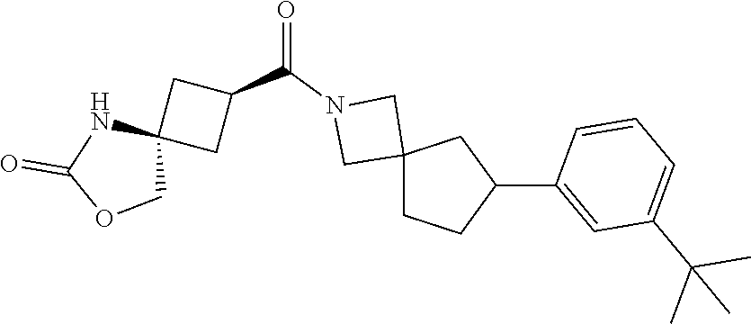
C1(C2CC3(CC2)CN(C(C2CC4(C2)NC(=O)OC4)=O)C3)=CC(C(C)(C)C)=CC=C1
